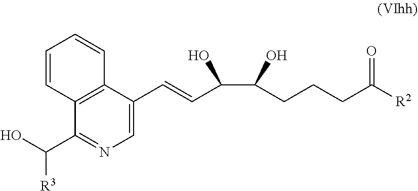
C12=C(C(C=CC(O)C(O)CCCC([R2])=O)=CN=C1C(O)[R3])C=CC=C2
